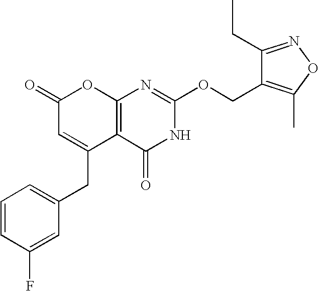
C12=C(C(=O)NC(OCC3=C(C)ON=C3CC)=N1)C(CC1=CC=CC(F)=C1)=CC(=O)O2
